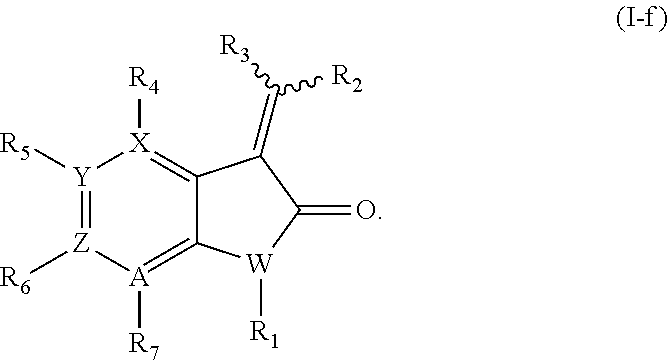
[Y]1([R5])=[Z]([R6])[A]([R7])=C2C(=[X]1[R4])C(=C([R3])[R2])C(=O)[W]2[R1]
